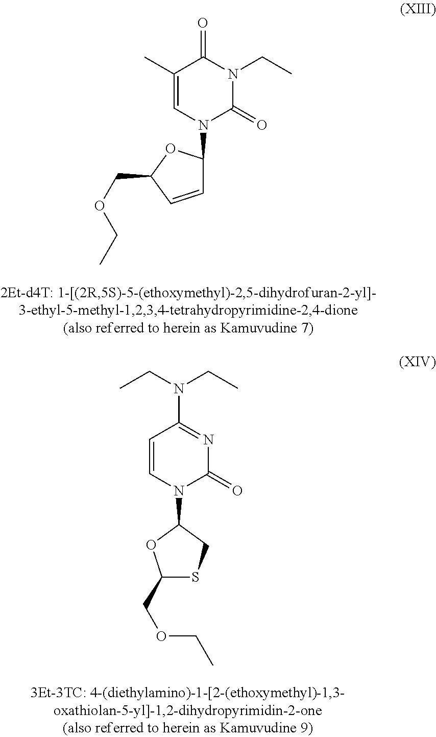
C1(C)=CN(C2OC(COCC)C=C2)C(=O)N(CC)C1=O.C1=CN(C2OC(COCC)SC2)C(=O)N=C1N(CC)CC
